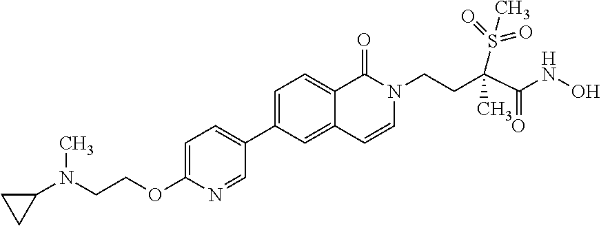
C1(C2=CC=C(OCCN(C3CC3)C)N=C2)=CC=C2C(=C1)C=CN(CCC(C(NO)=O)(C)S(=O)(=O)C)C2=O
